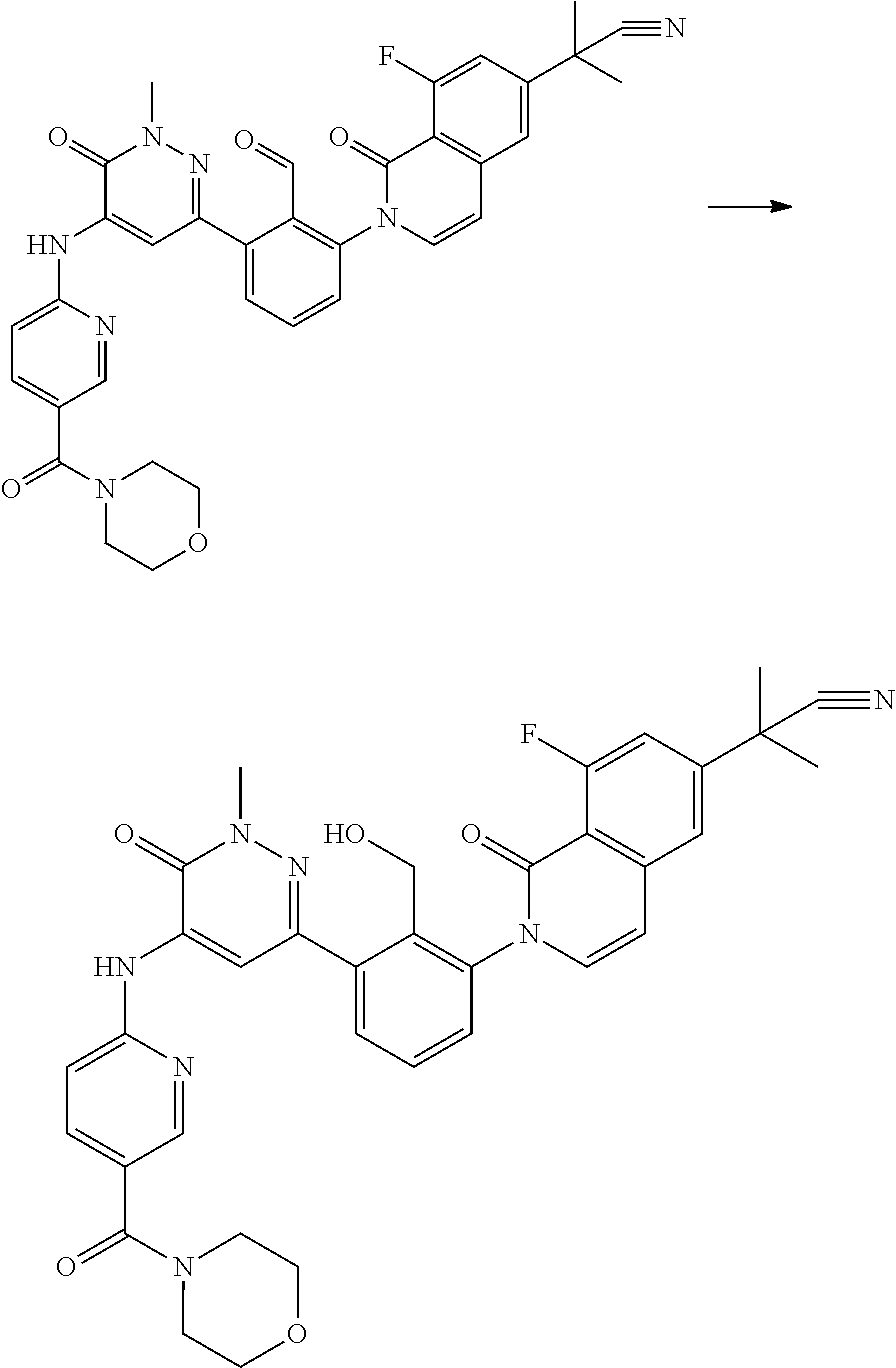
C1=C(NC2=CC(C3=CC=CC(N4C=CC5=C(C4=O)C(F)=CC(C(C)(C)C#N)=C5)=C3C=O)=NN(C)C2=O)N=CC(C(=O)N2CCOCC2)=C1.C1=C(NC2=CC(C3=CC=CC(N4C=CC5=C(C4=O)C(F)=CC(C(C)(C)C#N)=C5)=C3CO)=NN(C)C2=O)N=CC(C(=O)N2CCOCC2)=C1
